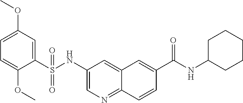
C1=C(OC)C=C(S(NC2=CN=C3C(=C2)C=C(C(NC2CCCCC2)=O)C=C3)(=O)=O)C(OC)=C1
